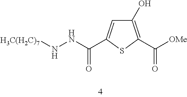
C1(C(NN[H3C(H2C)7])=O)=CC(O)=C(C([OMe])=O)S1
